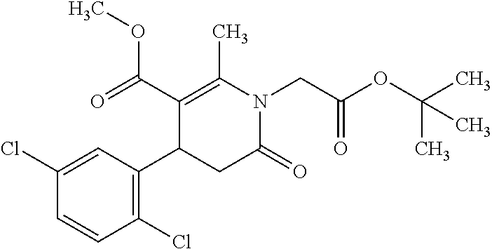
C1=C(Cl)C=CC(Cl)=C1C1CC(=O)N(CC(OC(C)(C)C)=O)C(C)=C1C(OC)=O
